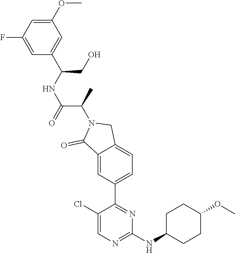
C1(NC2CCC(OC)CC2)=NC=C(Cl)C(C2=CC=C3C(=C2)C(=O)N(C(C(=O)NC(C2=CC(OC)=CC(F)=C2)CO)C)C3)=N1
